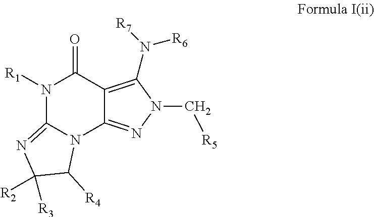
N1([R1])C2=NC([R2])([R3])C([R4])N2C2=NN(C[R5])C(N([R7])[R6])=C2C1=O
